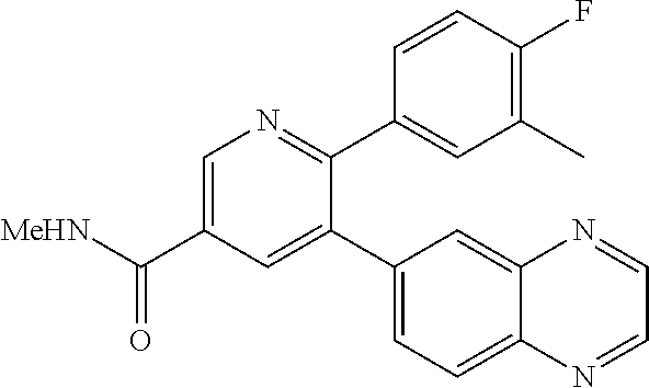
C1=C(C([MeHN])=O)C=C(C2=CC=C3C(=C2)N=CC=N3)C(C2=CC(C)=C(F)C=C2)=N1
